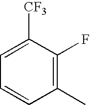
C1=C([CF3])C(F)=C(C)C=C1
